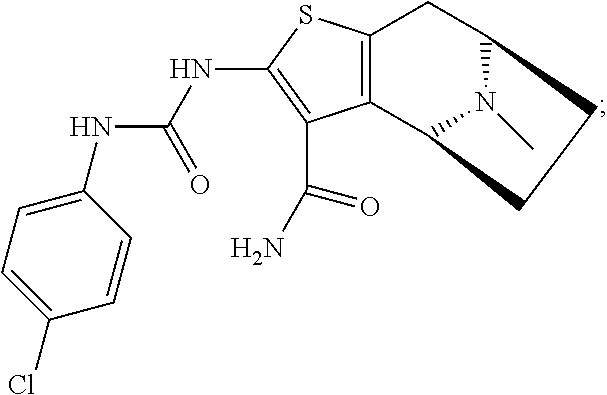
C12=C(C3N(C)C(C1)CC3)C(C(N)=O)=C(NC(NC1=CC=C(Cl)C=C1)=O)S2
